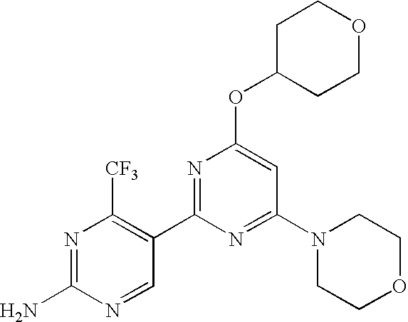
C1C(OC2=CC(N3CCOCC3)=NC(C3=C([CF3])N=C(N)N=C3)=N2)CCOC1
